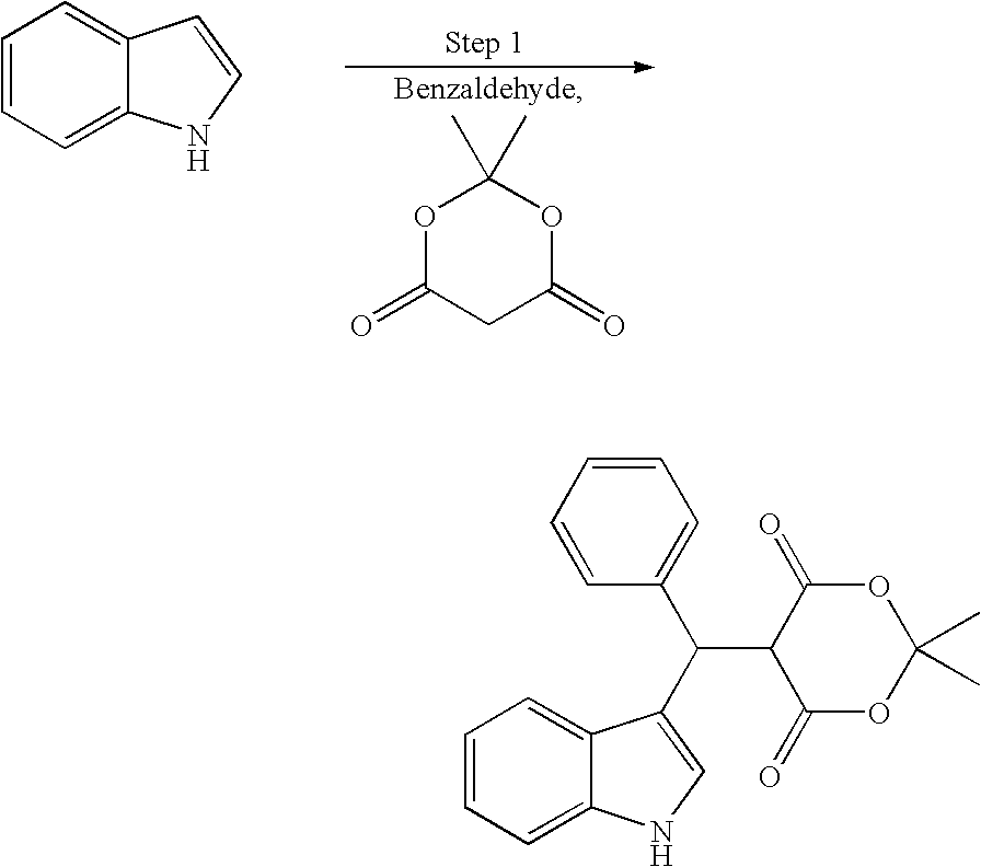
C1=CC=C2C(=C1)C=CN2.O1C(=O)CC(=O)OC1(C)C.C1=CC=C2C(=C1)C(C(C1=CC=CC=C1)C1C(=O)OC(C)(C)OC1=O)=CN2
